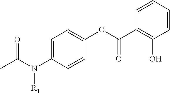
C1=C(N(C(C)=O)[R1])C=CC(OC(C2=C(O)C=CC=C2)=O)=C1
